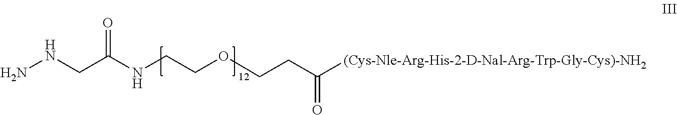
O=C(NCCOCCC([(Cys-Nle-Arg-His-2-D-Nal-Arg-Trp-Gly-Cys)-NH2])=O)CNN
